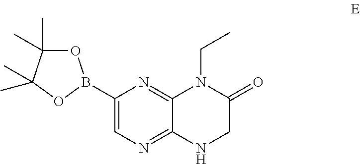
C12=NC(B3OC(C)(C)C(C)(C)O3)=CN=C1NCC(=O)N2CC
